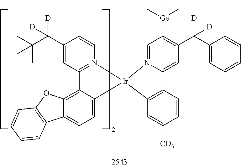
C1(C(C(C)(C)C)([D])[D])=CC2=N(C=C1)[Ir]1(C3=CC=C4C(=C23)OC2=C4C=CC=C2)N2=CC([Ge](C)(C)C)=C(C(C3=CC=CC=C3)([D])[D])C=C2C2=C1C=C([CD3])C=C2
